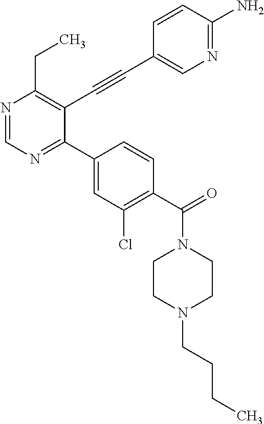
N1=CN=C(C2=CC(Cl)=C(C(=O)N3CCN(CCCC)CC3)C=C2)C(C#CC2=CN=C(N)C=C2)=C1CC
